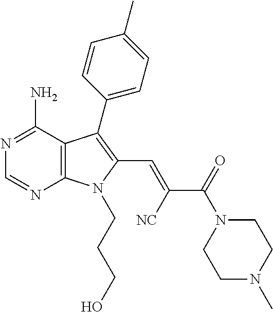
N1=C(N)C2=C(N=C1)N(CCCO)C(C=C(C(=O)N1CCN(C)CC1)[NC])=C2C1=CC=C(C)C=C1
